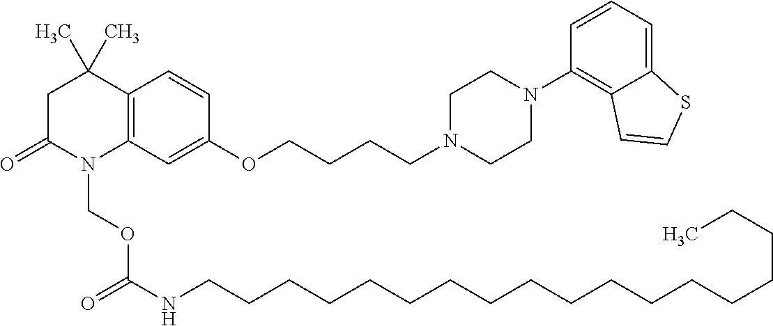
C12=C(C=C(OCCCCN3CCN(C4=C5C(=CC=C4)SC=C5)CC3)C=C1)N(COC(=O)NCCCCCCCCCCCCCCCCCC)C(=O)CC2(C)C
